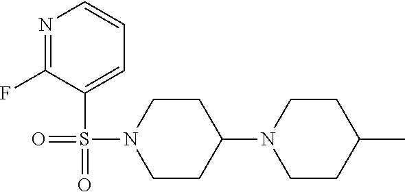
O=S(N1CCC(N2CCC(C)CC2)CC1)(C1=CC=CN=C1F)=O
